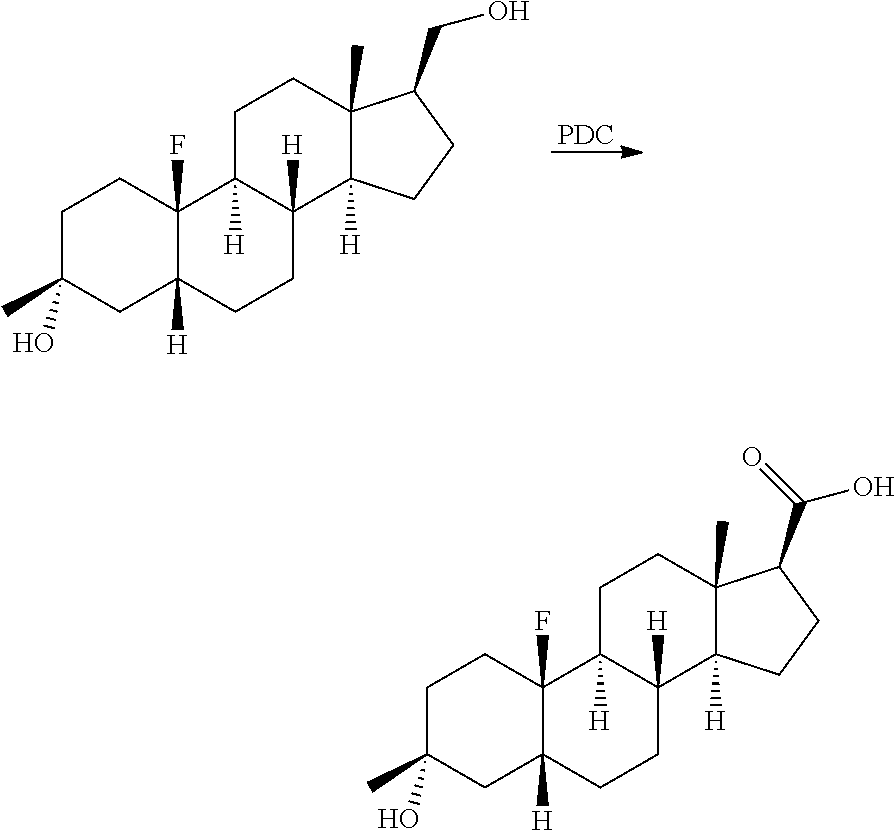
[PDC].C1C(C)(O)CC2([H])C(F)(C1)C1([H])C([H])(CC2)C2([H])C(C)(CC1)C(CO)CC2.C1C(C)(O)CC2([H])C(F)(C1)C1([H])C([H])(CC2)C2([H])C(C)(CC1)C(C(O)=O)CC2
